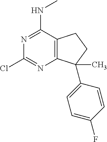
C12=C(C(NC)=NC(Cl)=N1)CCC2(C1=CC=C(F)C=C1)C
